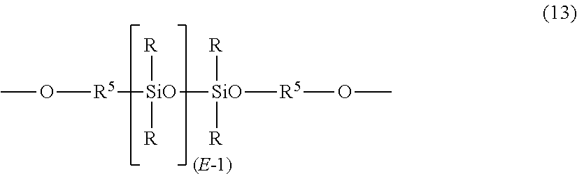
[SiO]([R])([R])([R5]OC)[SiO]([R])([R])[R5]OC
